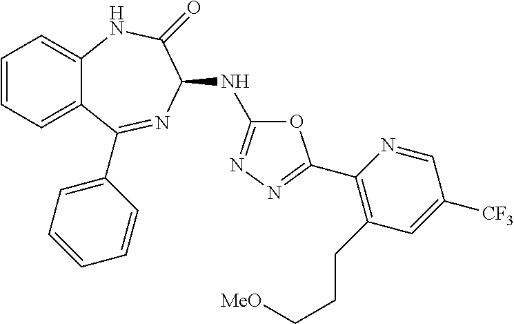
C1=CC=C2C(=C1)NC(=O)C(NC1=NN=C(C3=C(CCC[MeO])C=C([CF3])C=N3)O1)N=C2C1=CC=CC=C1
